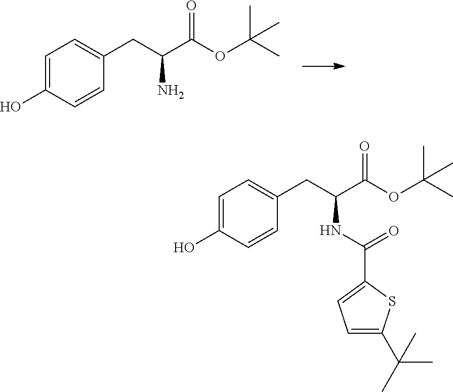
OC1=CC=C(CC(C(=O)OC(C)(C)C)N)C=C1.OC1=CC=C(CC(C(=O)OC(C)(C)C)NC(C2=CC=C(C(C)(C)C)S2)=O)C=C1
